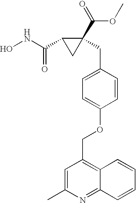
N(C(C1CC1(C(=O)OC)CC1=CC=C(OCC2=C3C(=NC(C)=C2)C=CC=C3)C=C1)=O)O
